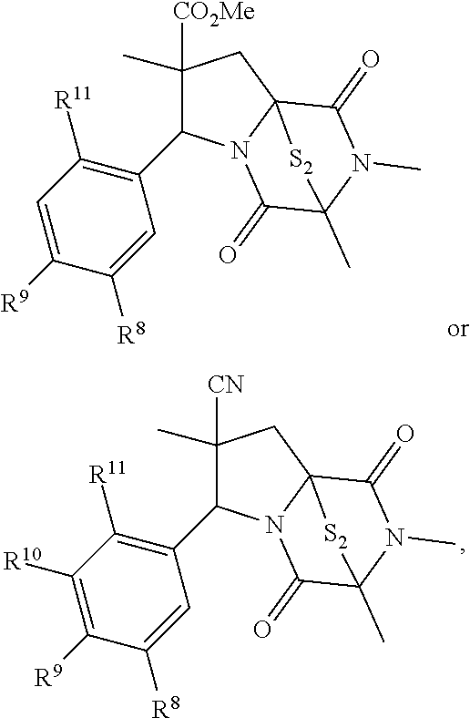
C1([CN])(C)C(C2=C([R11])C([R10])=C([R9])C([R8])=C2)N2C3(C1)C(=O)N(C)C(C)(C2=O)[S2]3.C1([CO2Me])(C)C(C2=C([R11])C=C([R9])C([R8])=C2)N2C3(C1)C(=O)N(C)C(C)(C2=O)[S2]3
